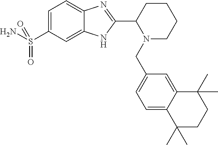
C1=C(S(N)(=O)=O)C=C2C(=C1)N=C(C1N(CC3=CC=C4C(=C3)C(C)(C)CCC4(C)C)CCCC1)N2
